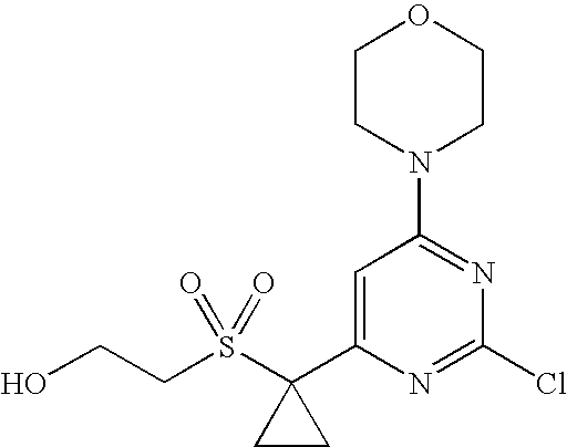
C1CN(C2=NC(Cl)=NC(C3(S(CCO)(=O)=O)CC3)=C2)CCO1
